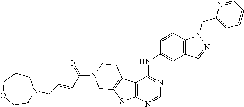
C1=CC2=C(C=C1NC1=NC=NC3=C1C1=C(S3)CN(C(=O)C=CCN3CCCOCC3)CC1)C=NN2CC1=CC=CC=N1
